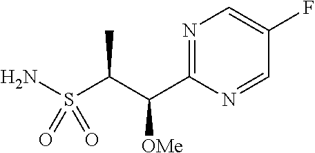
S(C(C(C1=NC=C(F)C=N1)[OMe])C)(N)(=O)=O
